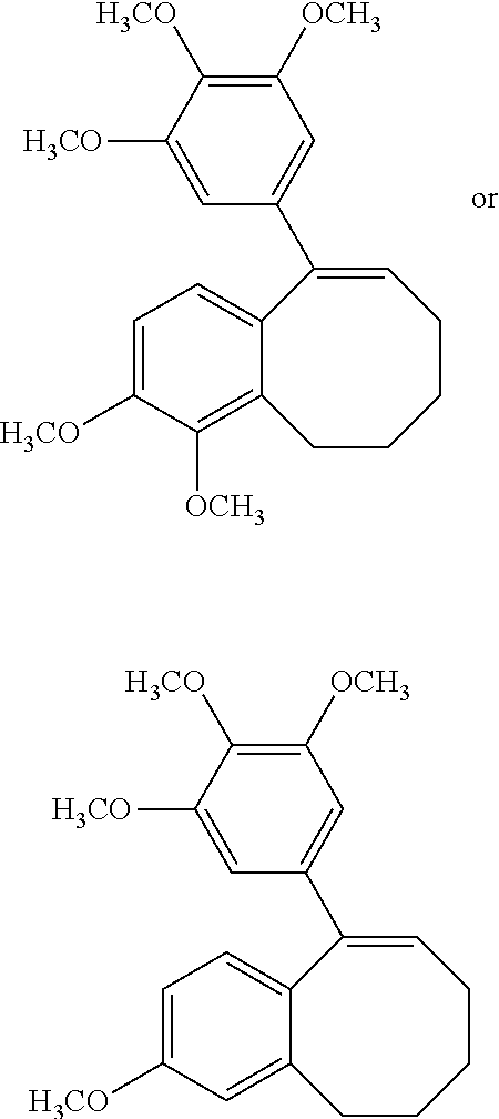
C1=C([H3CO])C([OCH3])=C2C(=C1)C(C1=CC([OCH3])=C([H3CO])C([H3CO])=C1)=CCCCC2.C1=C([H3CO])C=C2C(=C1)C(C1=CC([OCH3])=C([H3CO])C([H3CO])=C1)=CCCCC2
